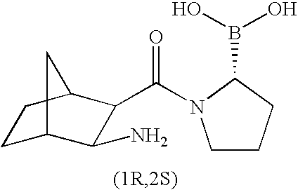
C1C2C(N)C(C(N3CCCC3B(O)O)=O)C(C1)C2
